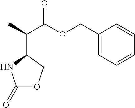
C1(=O)OCC(C(C(OCC2=CC=CC=C2)=O)C)N1
